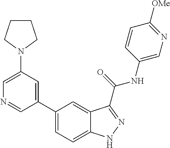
C1(N2CCCC2)=CN=CC(C2=CC=C3C(=C2)C(C(NC2=CN=C([OMe])C=C2)=O)=NN3)=C1
